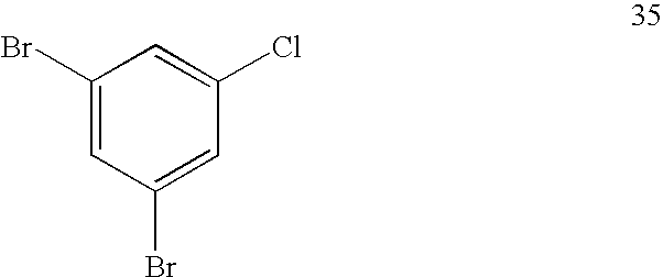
C1(Br)=CC(Br)=CC(Cl)=C1
